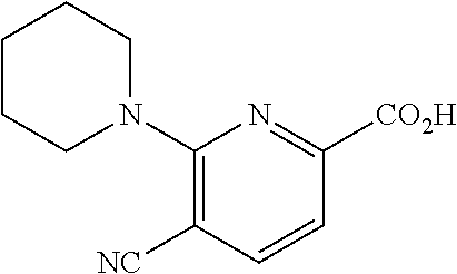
N1(C2=C([NC])C=CC([CO2H])=N2)CCCCC1
